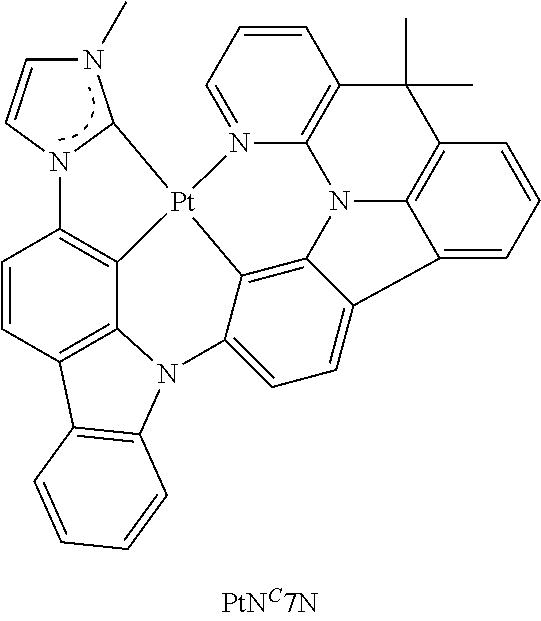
C1=CC2=C3C4=C1N1C(N(C)C=C1)[Pt]41N4=CC=CC5=C4N4C6=C(C=CC=C6C6=CC=C(N3C3=C2C=CC=C3)C1=C46)C5(C)C
